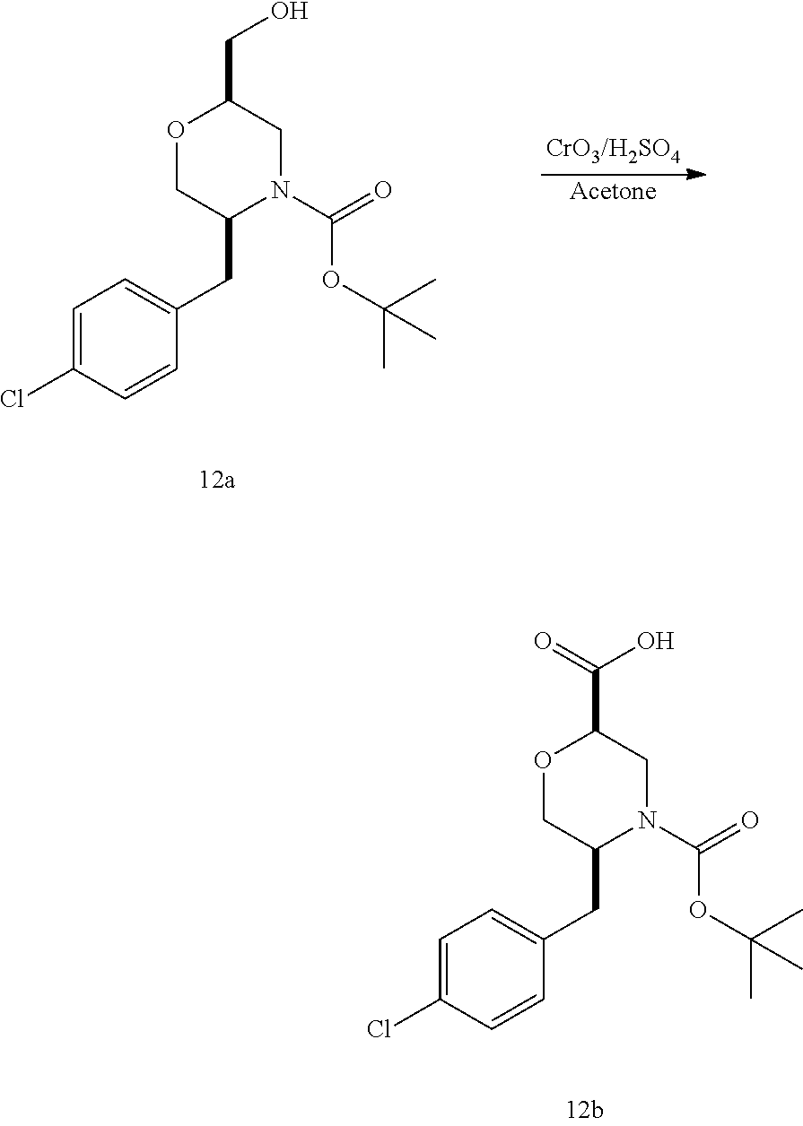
O1CC(CC2=CC=C(Cl)C=C2)N(C(=O)OC(C)(C)C)CC1CO.O1CC(CC2=CC=C(Cl)C=C2)N(C(=O)OC(C)(C)C)CC1C(=O)O
